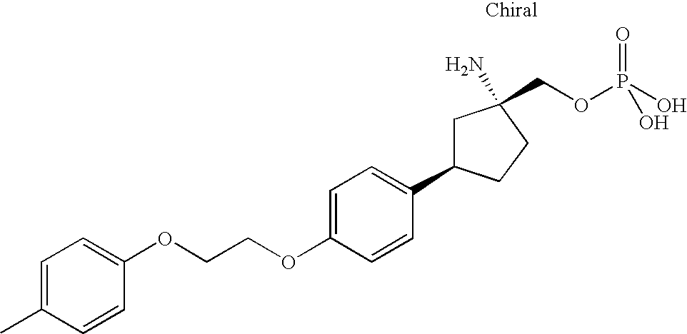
C1=C(OCCOC2=CC=C(C)C=C2)C=CC(C2CC(N)(COP(O)(=O)O)CC2)=C1
